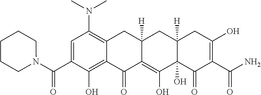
C1=C(C(N2CCCCC2)=O)C(O)=C2C(=C1N(C)C)CC1([H])C(=C(O)C3(O)C([H])(C1)CC(O)=C(C(=O)N)C3=O)C2=O
